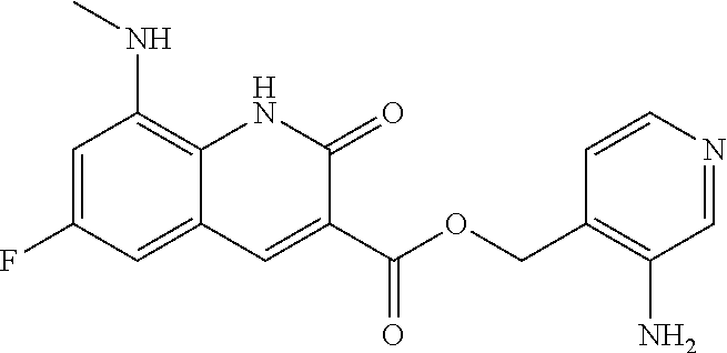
C1=C(F)C=C2C(=C1NC)NC(=O)C(C(OCC1=C(N)C=NC=C1)=O)=C2
